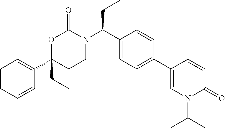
C1=CC=CC(C2(CC)CCN(C(C3=CC=C(C4=CN(C(C)C)C(=O)C=C4)C=C3)CC)C(=O)O2)=C1
